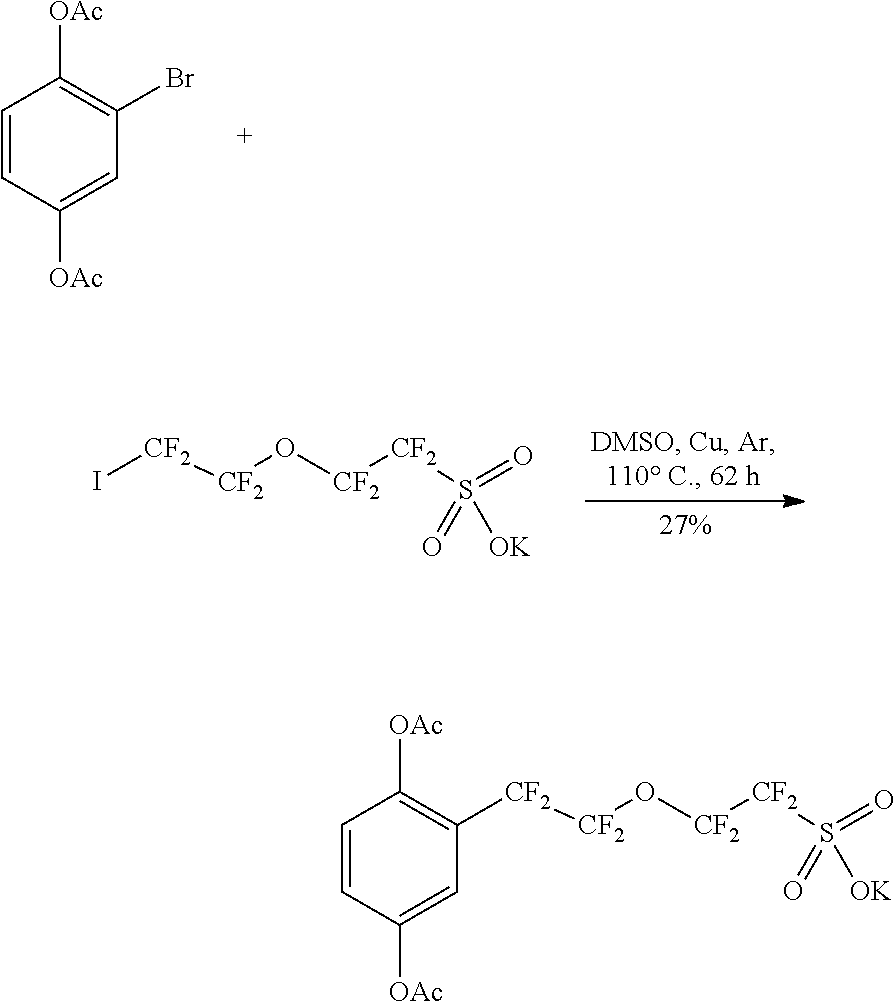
C1=CC([OAc])=CC(Br)=C1[OAc].I[CF2][CF2]O[CF2][CF2]S(=O)(=O)[OK].C1=CC([OAc])=CC([CF2][CF2]O[CF2][CF2]S(=O)(=O)[OK])=C1[OAc]
